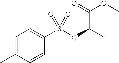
C1=C(C)C=CC(S(OC(C(=O)OC)C)(=O)=O)=C1
